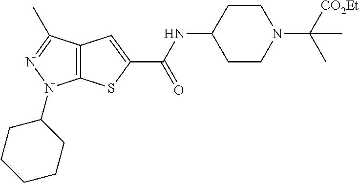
C12=C(C(C)=NN1C1CCCCC1)C=C(C(NC1CCN(C([CO2Et])(C)C)CC1)=O)S2
